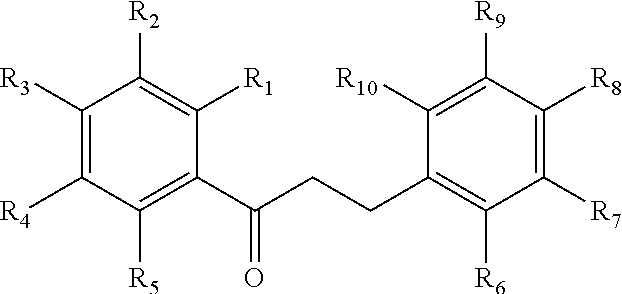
C1([R3])=C([R4])C([R5])=C(C(CCC2=C([R6])C([R7])=C([R8])C([R9])=C2[R10])=O)C([R1])=C1[R2]
